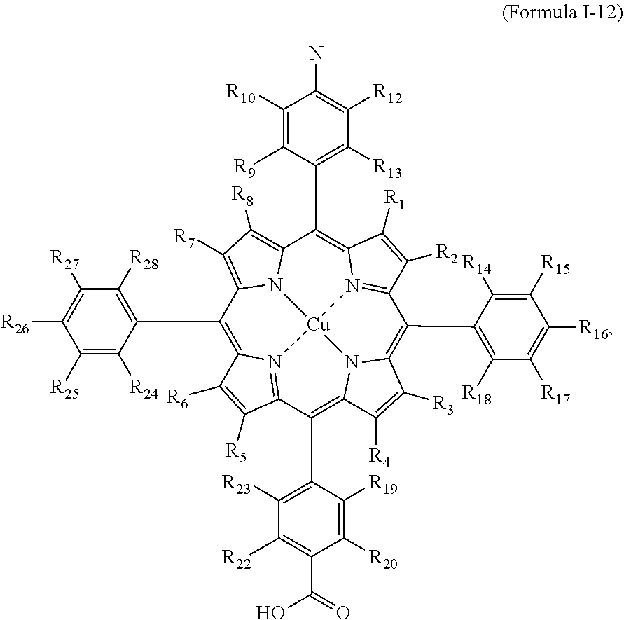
C1(C2=C([R28])C([R27])=C([R26])C([R25])=C2[R24])=C2N3=C(C(C4=C([R23])C([R22])=C(C(=O)O)C([R20])=C4[R19])=C4N5C(=C(C6=C([R18])C([R17])=C([R16])C([R15])=C6[R14])C6=N7C(=C(C8=C([R13])C([R12])=C(N)C([R10])=C8[R9])C8=C([R8])C([R7])=C1N8[Cu]753)C([R1])=C6[R2])C([R3])=C4[R4])C([R5])=C2[R6]
